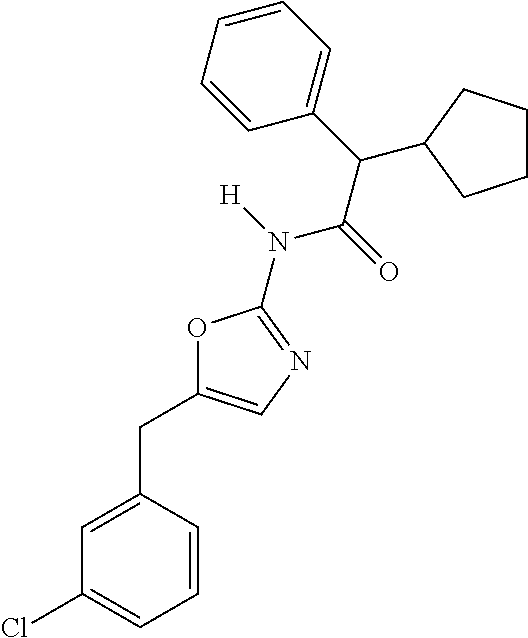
O1C(CC2=CC(Cl)=CC=C2)=CN=C1N([H])C(=O)C(C1=CC=CC=C1)C1CCCC1
